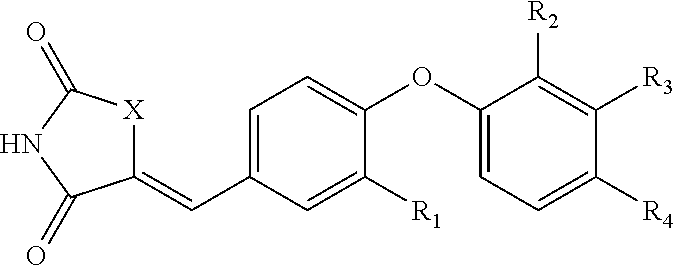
C1(=CC2=CC=C(OC3=CC=C([R4])C([R3])=C3[R2])C([R1])=C2)[X]C(=O)NC1=O
